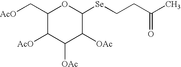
C1([Se]CCC(C)=O)C([OAc])C([OAc])C([AcO])C(C[AcO])O1
